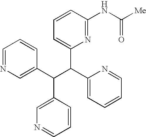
C1=NC=C(C(C(C2=CC=CC=N2)C2=CC=CC(NC([Me])=O)=N2)C2=CN=CC=C2)C=C1
